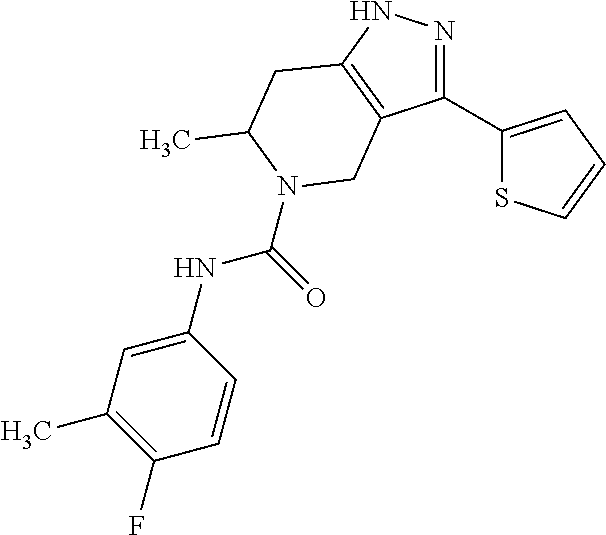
N1=C(C2=CC=CS2)C2=C(N1)CC(C)N(C(=O)NC1=CC(C)=C(F)C=C1)C2
